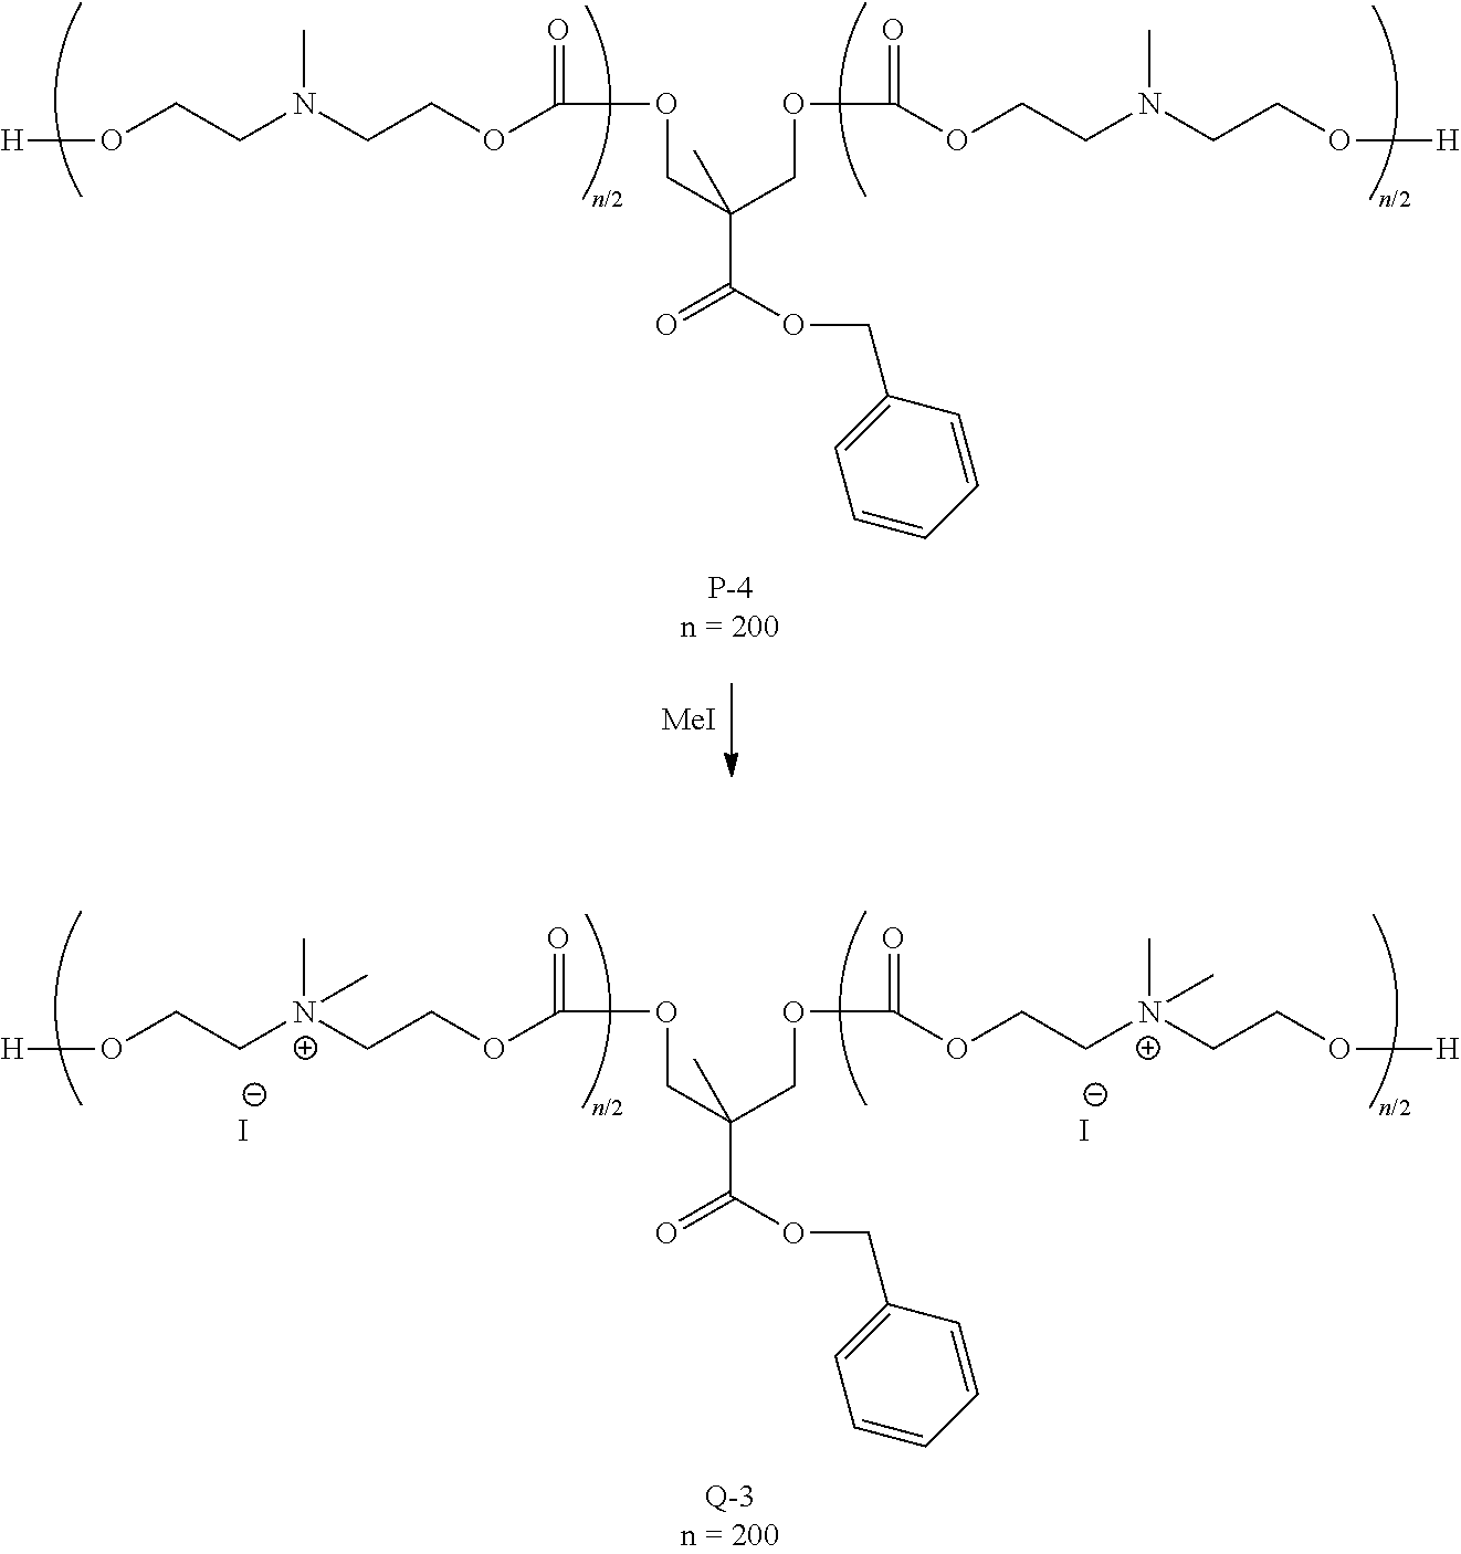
[H]OCCN(CCOC(=O)OCC(COC(OCCN(CCO[H])C)=O)(C)C(OCC1=CC=CC=C1)=O)C.[MeI].[H]OCC[N+](CCOC(=O)OCC(COC(OCC[N+](CCO[H])(C)C)=O)(C)C(OCC1=CC=CC=C1)=O)(C)C.[I-].[I-]
